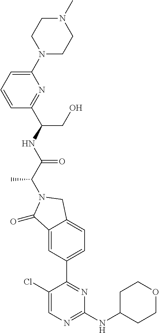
C1(=O)C2=CC(C3=NC(NC4CCOCC4)=NC=C3Cl)=CC=C2CN1C(C(=O)NC(C1=NC(N2CCN(C)CC2)=CC=C1)CO)C
